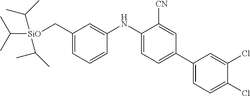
C([SiO](CC1=CC=CC(NC2=CC=C(C3=CC=C(Cl)C(Cl)=C3)C=C2[CN])=C1)(C(C)C)C(C)C)(C)C
